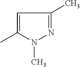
C1=C(C)N(C)N=C1C
